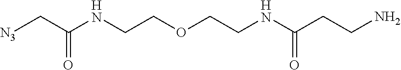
[N3]CC(NCCOCCNC(CCN)=O)=O
